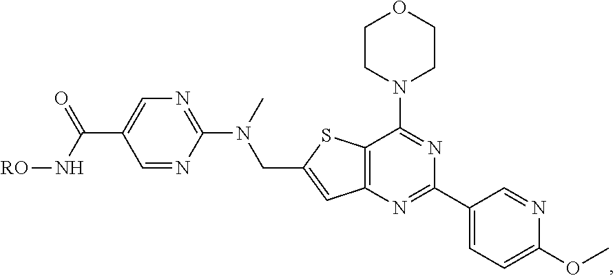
C12=C(N=C(C3=CC=C(OC)N=C3)N=C1N1CCOCC1)C=C(CN(C1=NC=C(C(N[RO])=O)C=N1)C)S2
